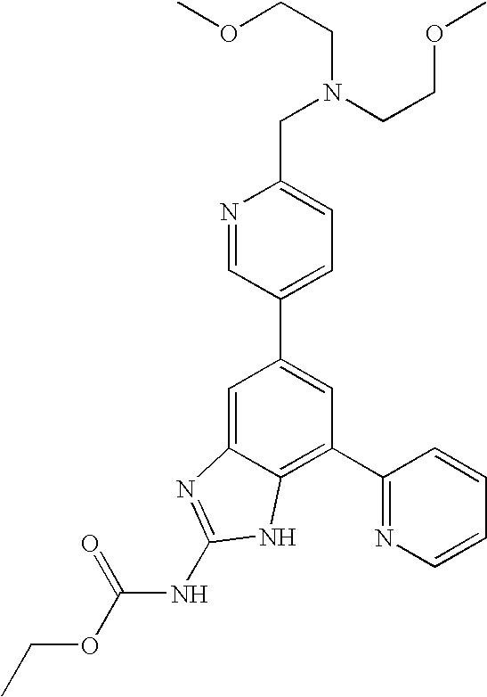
C1=C2C(=C(C3=NC=CC=C3)C=C1C1=CC=C(CN(CCOC)CCOC)N=C1)NC(NC(OCC)=O)=N2
